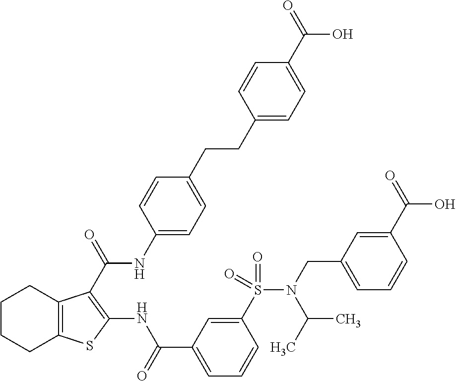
C1(CCC2=CC=C(NC(=O)C3=C(NC(C4=CC=CC(S(N(CC5=CC=CC(C(=O)O)=C5)C(C)C)(=O)=O)=C4)=O)SC4=C3CCCC4)C=C2)=CC=C(C(=O)O)C=C1
